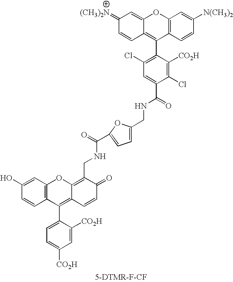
C12=C(C=CC([N(CH3)2])=C1)C(C1=C(Cl)C=C(C(=O)NCC3=CC=C(C(=O)NCC4=C5C(=C(C6=CC=C([CO2H])C=C6[CO2H])C6=C(O5)C=C(O)C=C6)C=CC4=O)O3)C(Cl)=C1[CO2H])=C1C(=CC(=[(CH3)2N])C=C1)O2
